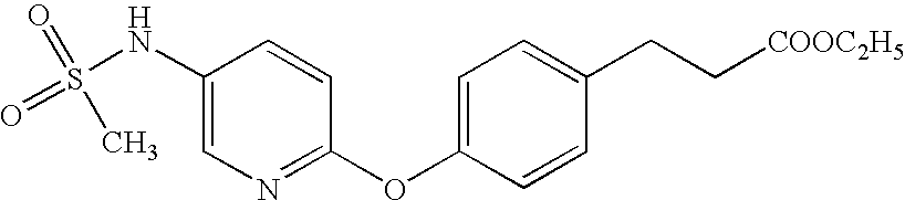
C1(NS(=O)(=O)C)=CN=C(OC2=CC=C(CC[COOC2H5])C=C2)C=C1
